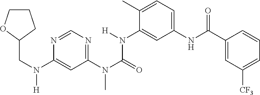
C1COC(CN(C2=CC(N(C)C(N(C3=CC(NC(C4=CC([CF3])=CC=C4)=O)=CC=C3C)[H])=O)=NC=N2)[H])C1
